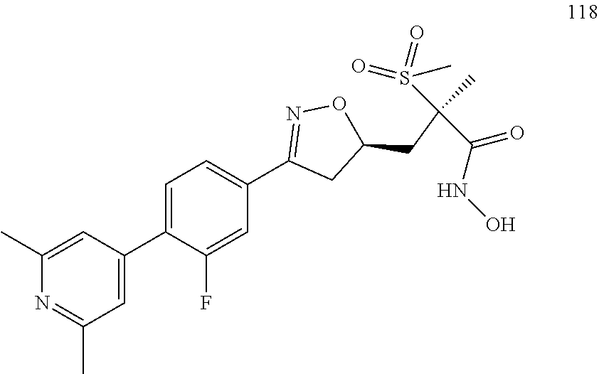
N1=C(C)C=C(C2=CC=C(C3=NOC(CC(C(=O)NO)(S(=O)(=O)C)C)C3)C=C2F)C=C1C
